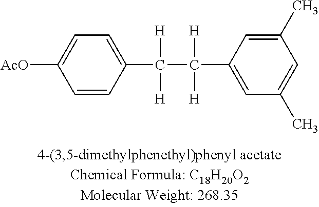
C1=CC(C([H])([H])C([H])([H])C2=CC(C)=CC(C)=C2)=CC=C1[AcO]
